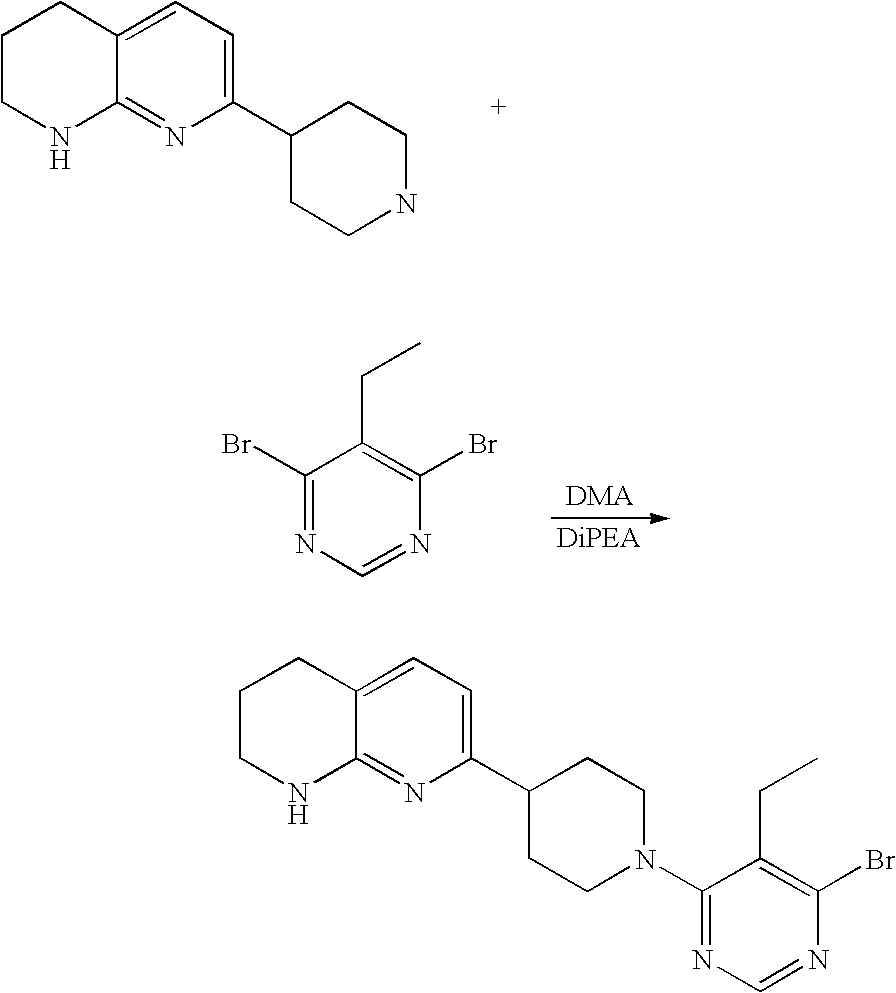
BrC1=C(CC)C(Br)=NC=N1.C12=CC=C(C3CCNCC3)N=C1NCCC2.C1(N2CCC(C3=CC=C4C(=N3)NCCC4)CC2)=NC=NC(Br)=C1CC
